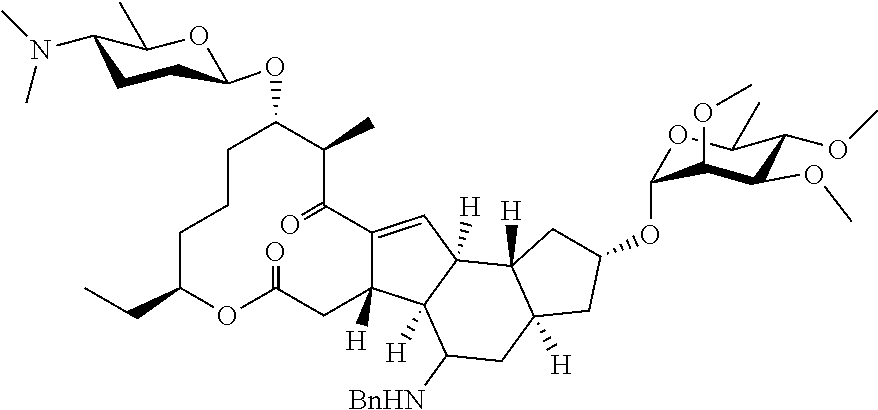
C1C(CC)OC(=O)CC2([H])C(=CC3([H])C2([H])C([BnHN])CC2([H])C3([H])CC(OC3OC(C)C(OC)C(OC)C3OC)C2)C(=O)C(C)C(OC2CCC(N(C)C)C(C)O2)CC1
